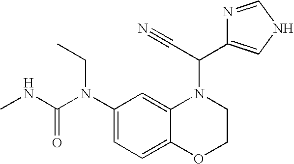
C1(N(C(NC)=O)CC)=CC=C2C(=C1)N(C(C1=CNC=N1)C#N)CCO2
